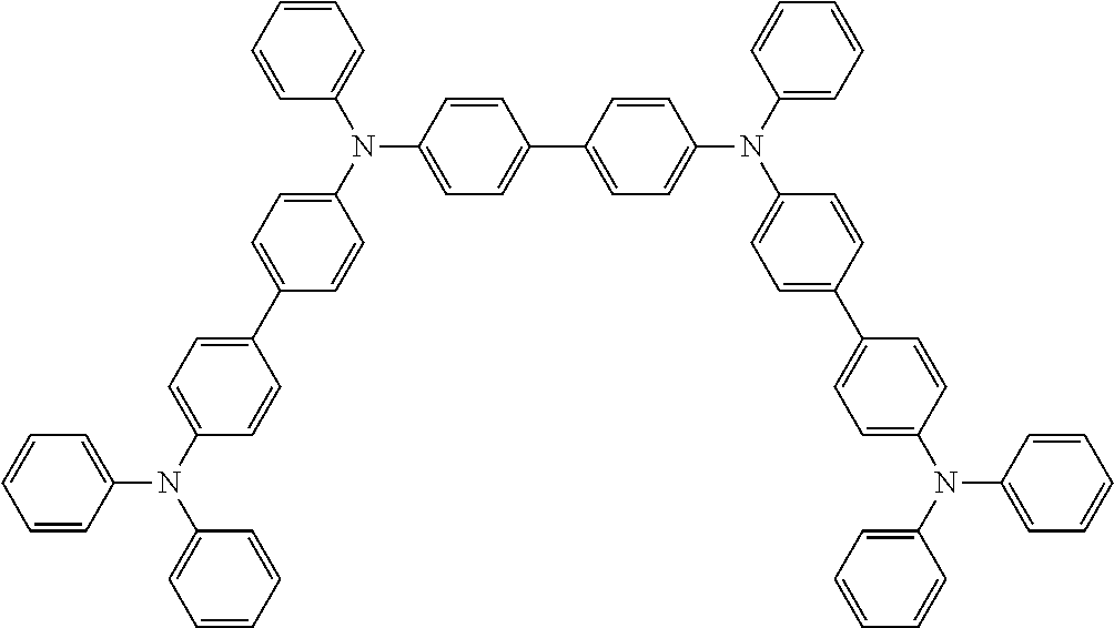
C1=CC=CC(N(C2=CC=C(C3=CC=C(N(C4=CC=C(C5=CC=C(N(C6=CC=C(C7=CC=C(N(C8=CC=CC=C8)C8=CC=CC=C8)C=C7)C=C6)C6=CC=CC=C6)C=C5)C=C4)C4=CC=CC=C4)C=C3)C=C2)C2=CC=CC=C2)=C1
